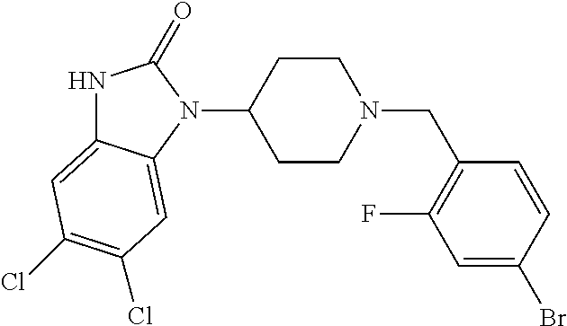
N1C2=CC(Cl)=C(Cl)C=C2N(C2CCN(CC3=C(F)C=C(Br)C=C3)CC2)C1=O
